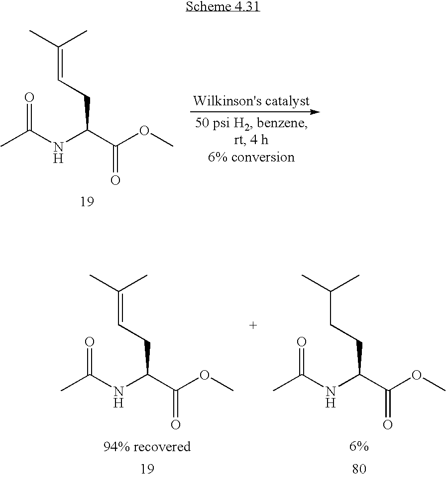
C(=CCC(C(OC)=O)NC(C)=O)(C)C.C(=CCC(C(OC)=O)NC(C)=O)(C)C.C(CCC(C(OC)=O)NC(C)=O)(C)C
